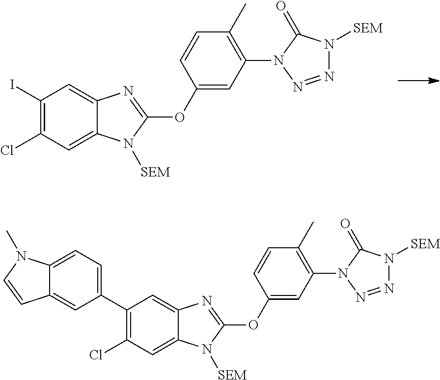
C1(I)=C(Cl)C=C2C(=C1)N=C(OC1=CC(N3N=NN([SEM])C3=O)=C(C)C=C1)N2[SEM].C1(C2=CC=C3C(=C2)C=CN3C)=C(Cl)C=C2C(=C1)N=C(OC1=CC(N3N=NN([SEM])C3=O)=C(C)C=C1)N2[SEM]
